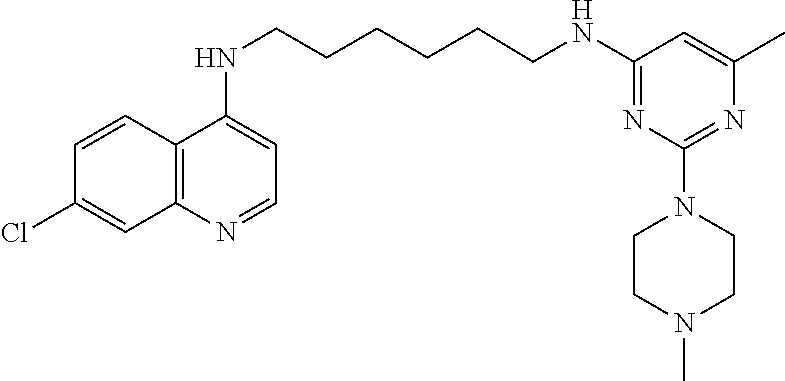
C12=C(N=CC=C1NCCCCCCNC1=NC(N3CCN(C)CC3)=NC(C)=C1)C=C(Cl)C=C2
